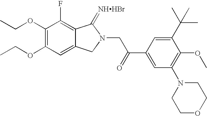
C1(OCC)=C(OCC)C=C2C(=C1F)C(=[NHHBr])N(CC(C1=CC(N3CCOCC3)=C(OC)C(C(C)(C)C)=C1)=O)C2
